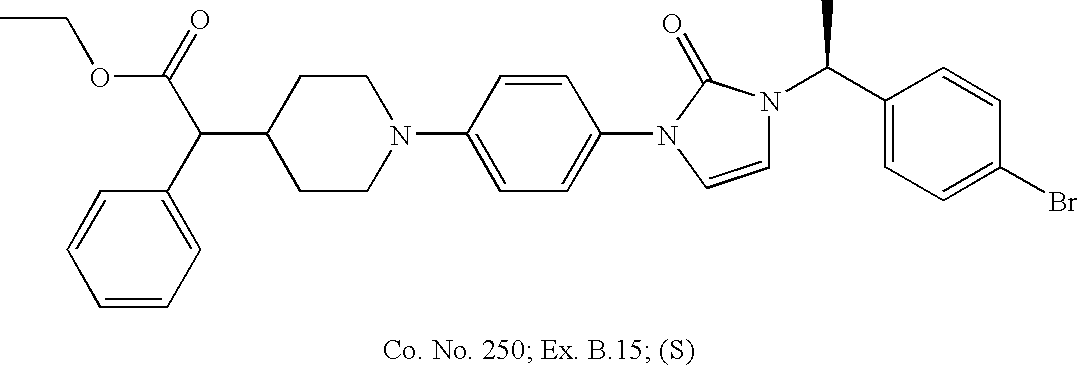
C1(C(C2=CC=CC=C2)C(=O)OCC)CCN(C2=CC=C(N3C=CN(C(C4=CC=C(Br)C=C4)C)C3=O)C=C2)CC1
